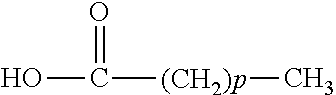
OC([(CH2)p]C)=O
